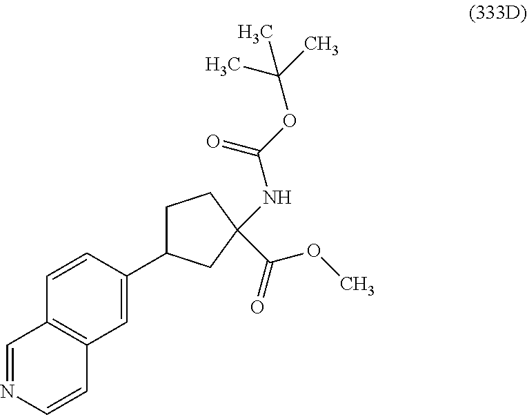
C1=C(C2CCC(C(=O)OC)(NC(OC(C)(C)C)=O)C2)C=CC2=C1C=CN=C2
